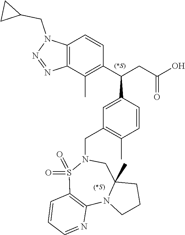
C12=C(C(C)=C(C(CC(O)=O)C3=CC(CN4S(=O)(=O)C5=C(N6C(C)(C4)CCC6)N=CC=C5)=C(C)C=C3)C=C1)N=NN2CC1CC1
